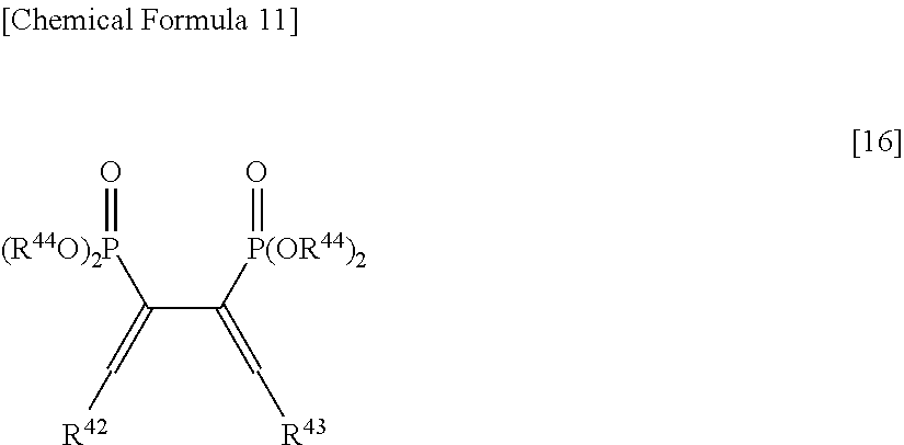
[(R44O)2P](C(=C[R42])C([P(OR44)2]=O)=C[R43])=O
